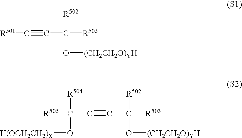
[R501]C#CC([R503])([R502])O[(CH2CH2O)YH].C(C#CC([R503])([R502])O[(CH2CH2O)YH])([R505])([R504])O[H(OCH2CH2)X]
